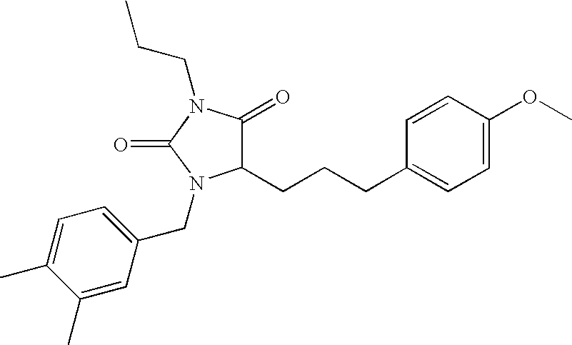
C(C)CN1C(=O)C(CCCC2=CC=C(OC)C=C2)N(CC2=CC=C(C)C(C)=C2)C1=O
